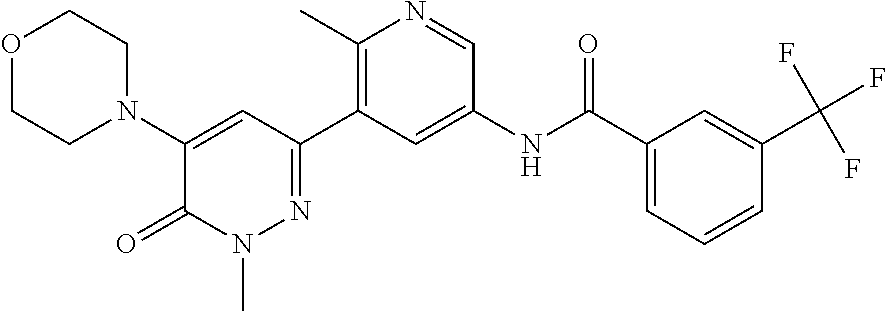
O1CCN(C2=CC(C3=C(C)N=CC(NC(C4=CC=CC(C(F)(F)F)=C4)=O)=C3)=NN(C)C2=O)CC1
